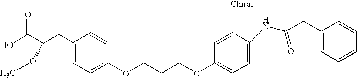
C1(CC(C(O)=O)OC)=CC=C(OCCCOC2=CC=C(NC(CC3=CC=CC=C3)=O)C=C2)C=C1
